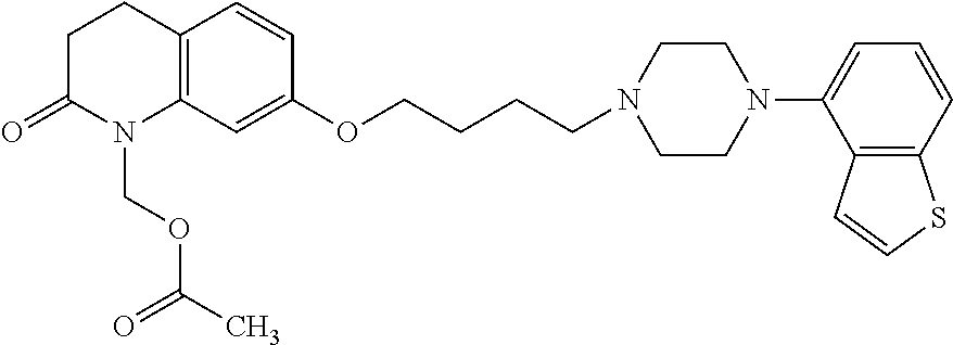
C12=C(C=C(OCCCCN3CCN(C4=CC=CC5=C4C=CS5)CC3)C=C1)N(COC(C)=O)C(=O)CC2
